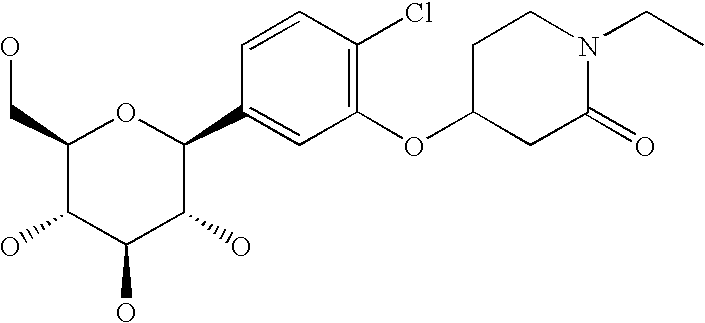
C1(CO)C(O)C(O)C(O)C(C2=CC(OC3CC(=O)N(CC)CC3)=C(Cl)C=C2)O1
